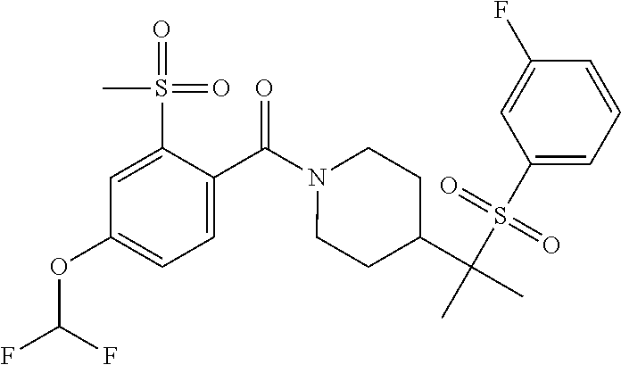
C1=C(S(=O)(=O)C)C(C(N2CCC(C(C)(S(C3=CC=CC(F)=C3)(=O)=O)C)CC2)=O)=CC=C1OC(F)F
